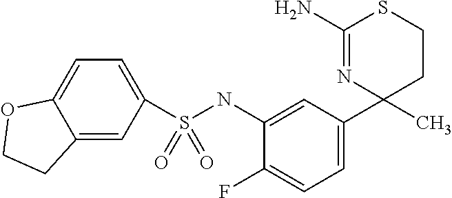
C1(N)=NC(C2=CC=C(F)C(NS(C3=CC=C4C(=C3)CCO4)(=O)=O)=C2)(C)CCS1
